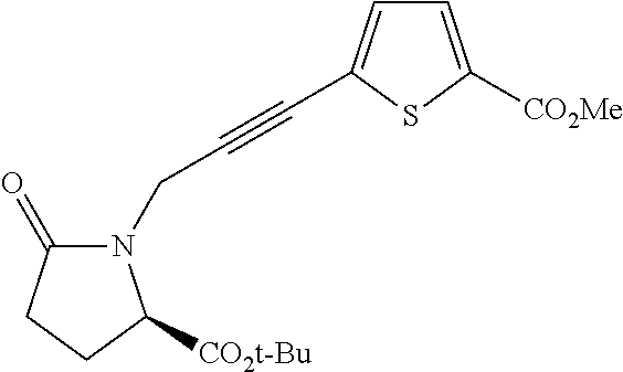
N1(CC#CC2=CC=C([CO2Me])S2)C(=O)CCC1[CO2t-Bu]
